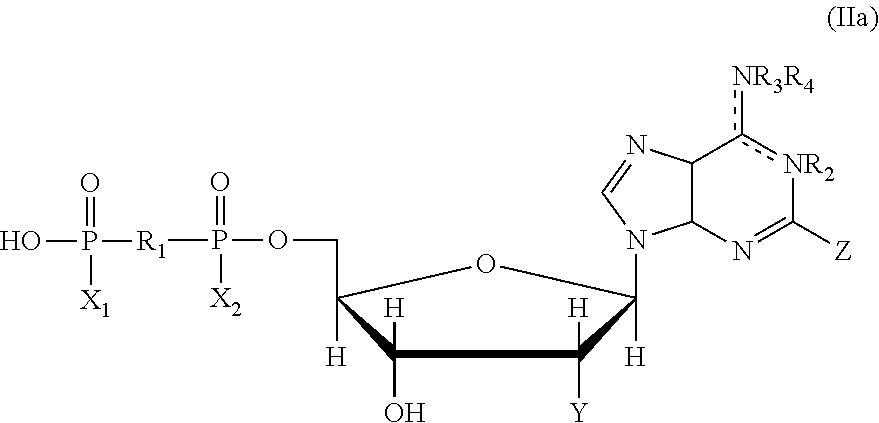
O(CC1([H])C([H])(O)C([H])([Y])C([H])(N2C3C(N=C2)c([NR3R4])[NR2]C([Z])=N3)O1)P(=O)([X2])[R1]P(=O)([X1])O
